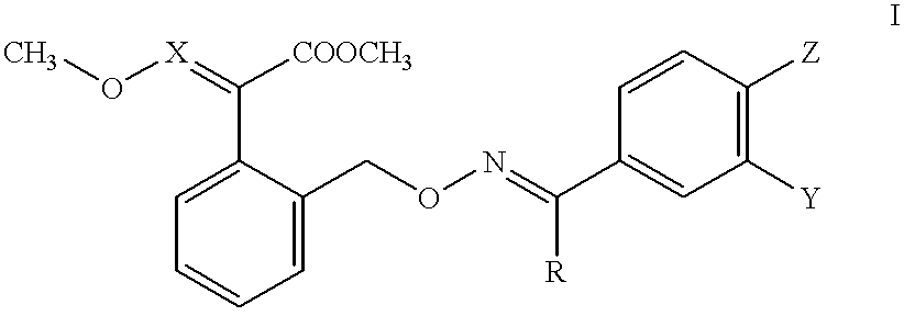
C1=C(C(=[X]OC)[COOCH3])C(CON=C(C2=CC([Y])=C([Z])C=C2)[R])=CC=C1
